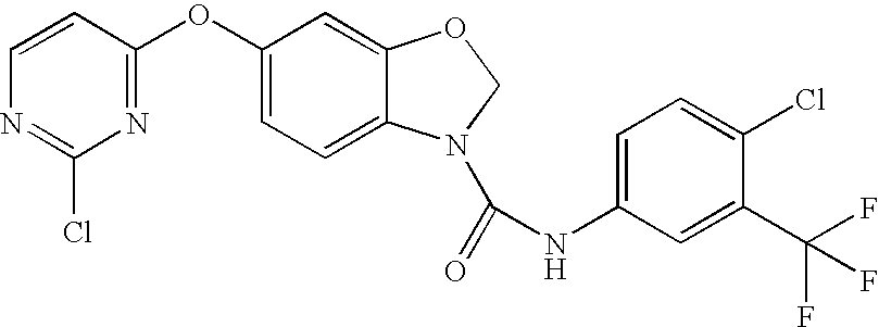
O(C1=NC(Cl)=NC=C1)C1=CC=C2C(=C1)OCN2C(=O)NC1=CC=C(Cl)C(C(F)(F)F)=C1
